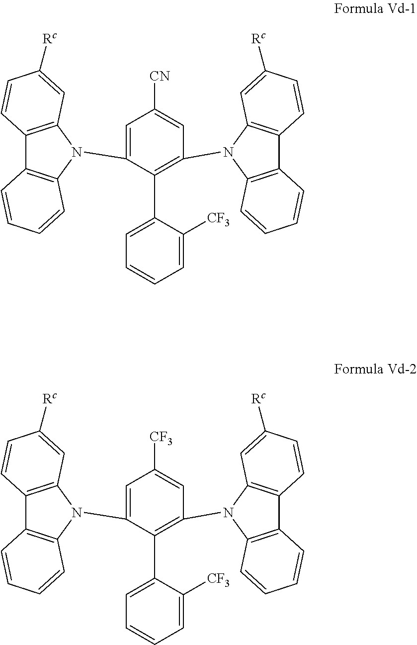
C1=C(N2C3=C(C4=C2C=C([Rc])C=C4)C=CC=C3)C(C2=CC=CC=C2[CF3])=C(N2C3=C(C4=C2C=C([Rc])C=C4)C=CC=C3)C=C1[CN].C1=C(N2C3=C(C4=C2C=C([Rc])C=C4)C=CC=C3)C(C2=CC=CC=C2[CF3])=C(N2C3=C(C4=C2C=C([Rc])C=C4)C=CC=C3)C=C1[CF3]
